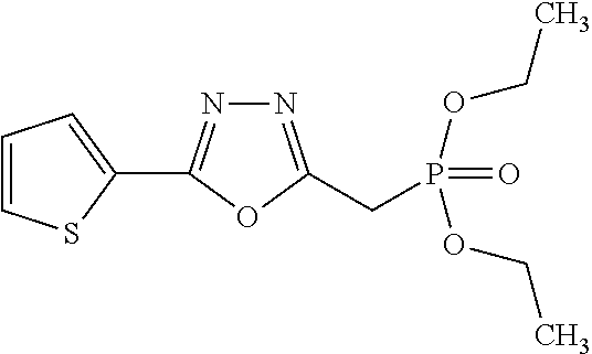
N1=C(CP(OCC)(=O)OCC)OC(C2=CC=CS2)=N1
